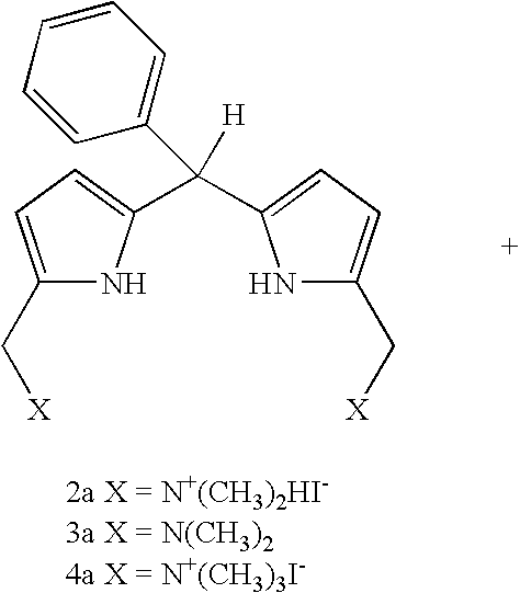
C1(C[X])=CC=C(C(C2=CC=CC=C2)([H])C2=CC=C(C[X])N2)N1
